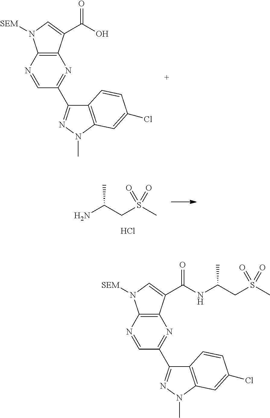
C1(C2=NN(C)C3=C2C=CC(Cl)=C3)=NC2=C(N([SEM])C=C2C(O)=O)N=C1.NC(CS(C)(=O)=O)C.Cl.C1(C2=NN(C)C3=C2C=CC(Cl)=C3)=NC2=C(N([SEM])C=C2C(=O)NC(CS(C)(=O)=O)C)N=C1
